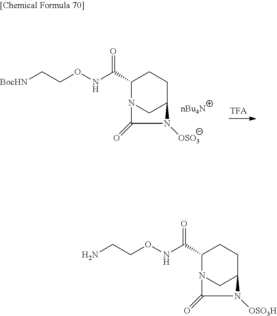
C1(C(NOCC[BocHN])=O)N2CC(CC1)N([OSO3])C2=O.C1(C(NOCCN)=O)N2CC(CC1)N([OSO3H])C2=O
